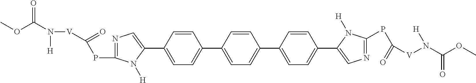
COC(N([H])[V]C(=O)PC1=NC=C(C2=CC=C(C3=CC=C(C4=CC=C(C5=CN=C(PC(=O)[V]N([H])C(OC)=O)N5[H])C=C4)C=C3)C=C2)N1[H])=O
